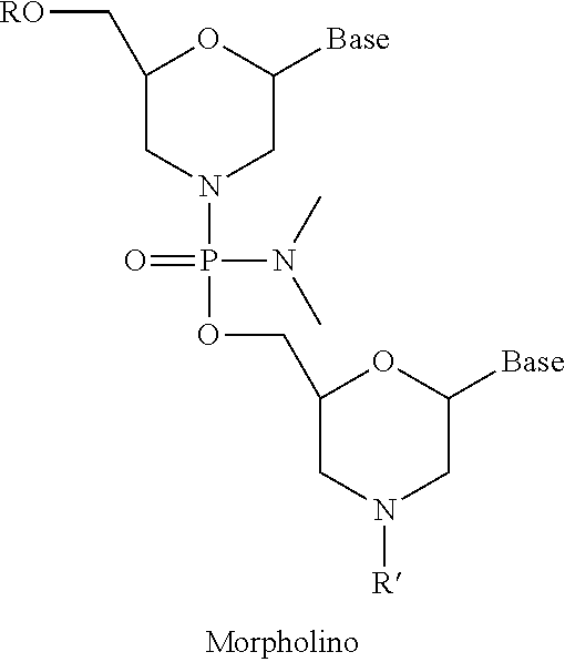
C1(C[RO])CN(P(N(C)C)(OCC2CN([R])CC([Base])O2)=O)CC([Base])O1
